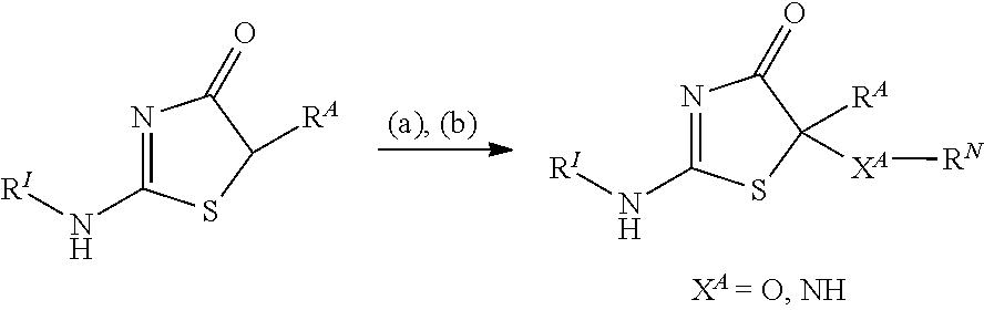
N1=C(N[RI])SC([RA])([XA][RN])C1=O.N1=C(N[RI])SC([RA])C1=O
